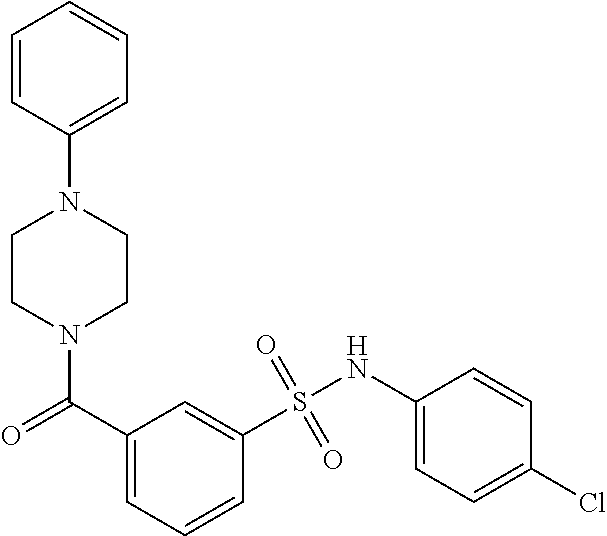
C1=CC(N2CCN(C(C3=CC=CC(S(NC4=CC=C(Cl)C=C4)(=O)=O)=C3)=O)CC2)=CC=C1
